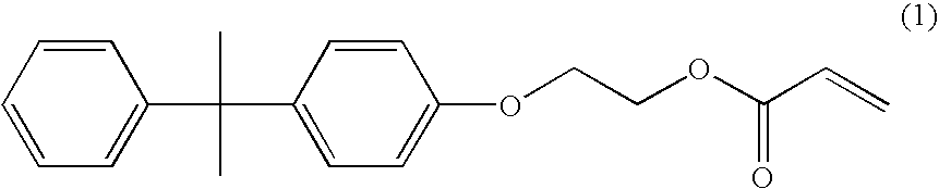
C1=CC=CC=C1C(C1=CC=C(OCCOC(=O)C=C)C=C1)(C)C
